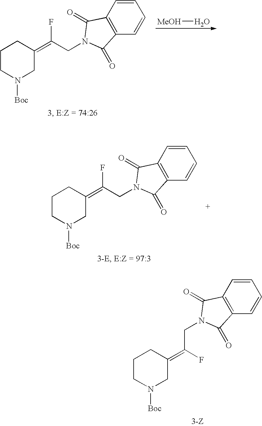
C1CN([Boc])CC(=C(CN2C(=O)C3=C(C=CC=C3)C2=O)F)C1.[MeOH]O.C1CN([Boc])CC(=C(CN2C(=O)C3=C(C=CC=C3)C2=O)F)C1.C(N1C(=O)C2=C(C=CC=C2)C1=O)C(=C1CCCN([Boc])C1)F
